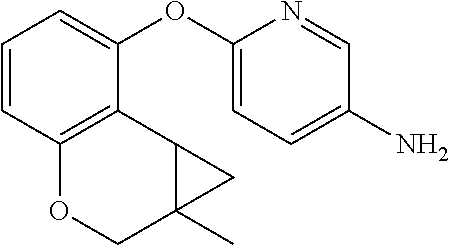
C1=CC2=C(C(OC3=CC=C(N)C=N3)=C1)C1C(C)(CO2)C1
